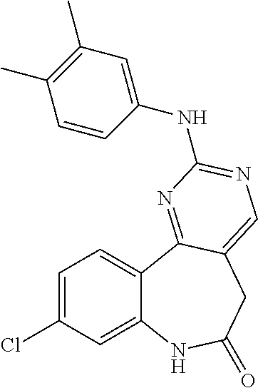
C1=C(Cl)C=C2C(=C1)C1=NC(NC3=CC(C)=C(C)C=C3)=NC=C1CC(=O)N2
